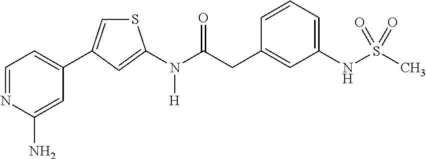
C1=NC(N)=CC(C2=CSC(N(C(CC3=CC(NS(C)(=O)=O)=CC=C3)=O)[H])=C2)=C1
